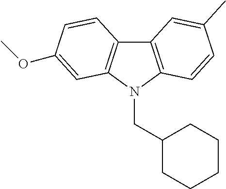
C12=C(N(CC3CCCCC3)C3=C1C=CC(OC)=C3)C=CC(C)=C2
